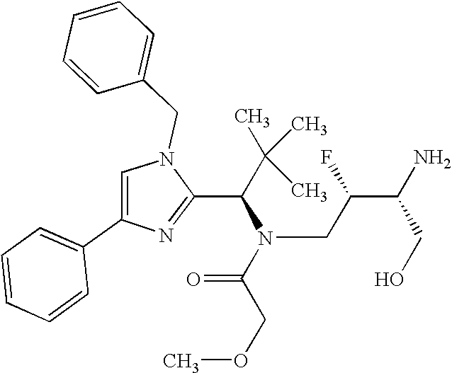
N1(CC2=CC=CC=C2)C=C(C2=CC=CC=C2)N=C1C(C(C)(C)C)N(C(COC)=O)CC(C(N)CO)F
